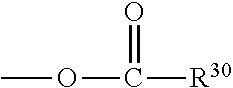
O=C([R30])OC
